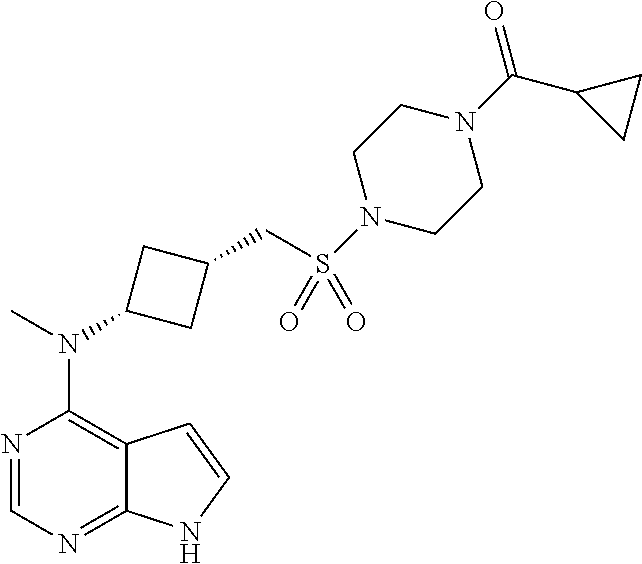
N1=CN=C2C(=C1N(C)C1CC(CS(N3CCN(C(=O)C4CC4)CC3)(=O)=O)C1)C=CN2
